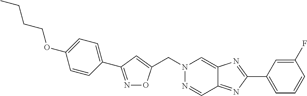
C(N1N=CC2=NC(C3=CC=CC(F)=C3)=NC2=C1)C1=CC(C2=CC=C(OCCCC)C=C2)=NO1
